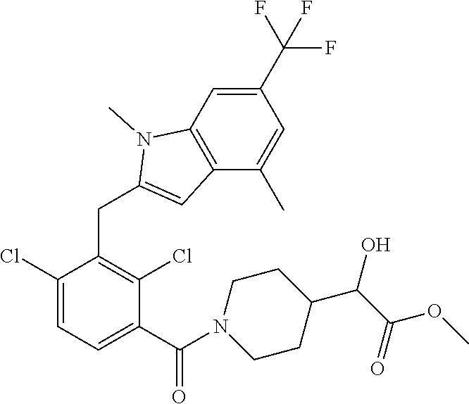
C1(Cl)=CC=C(C(=O)N2CCC(C(C(OC)=O)O)CC2)C(Cl)=C1CC1=CC2=C(N1C)C=C(C(F)(F)F)C=C2C
